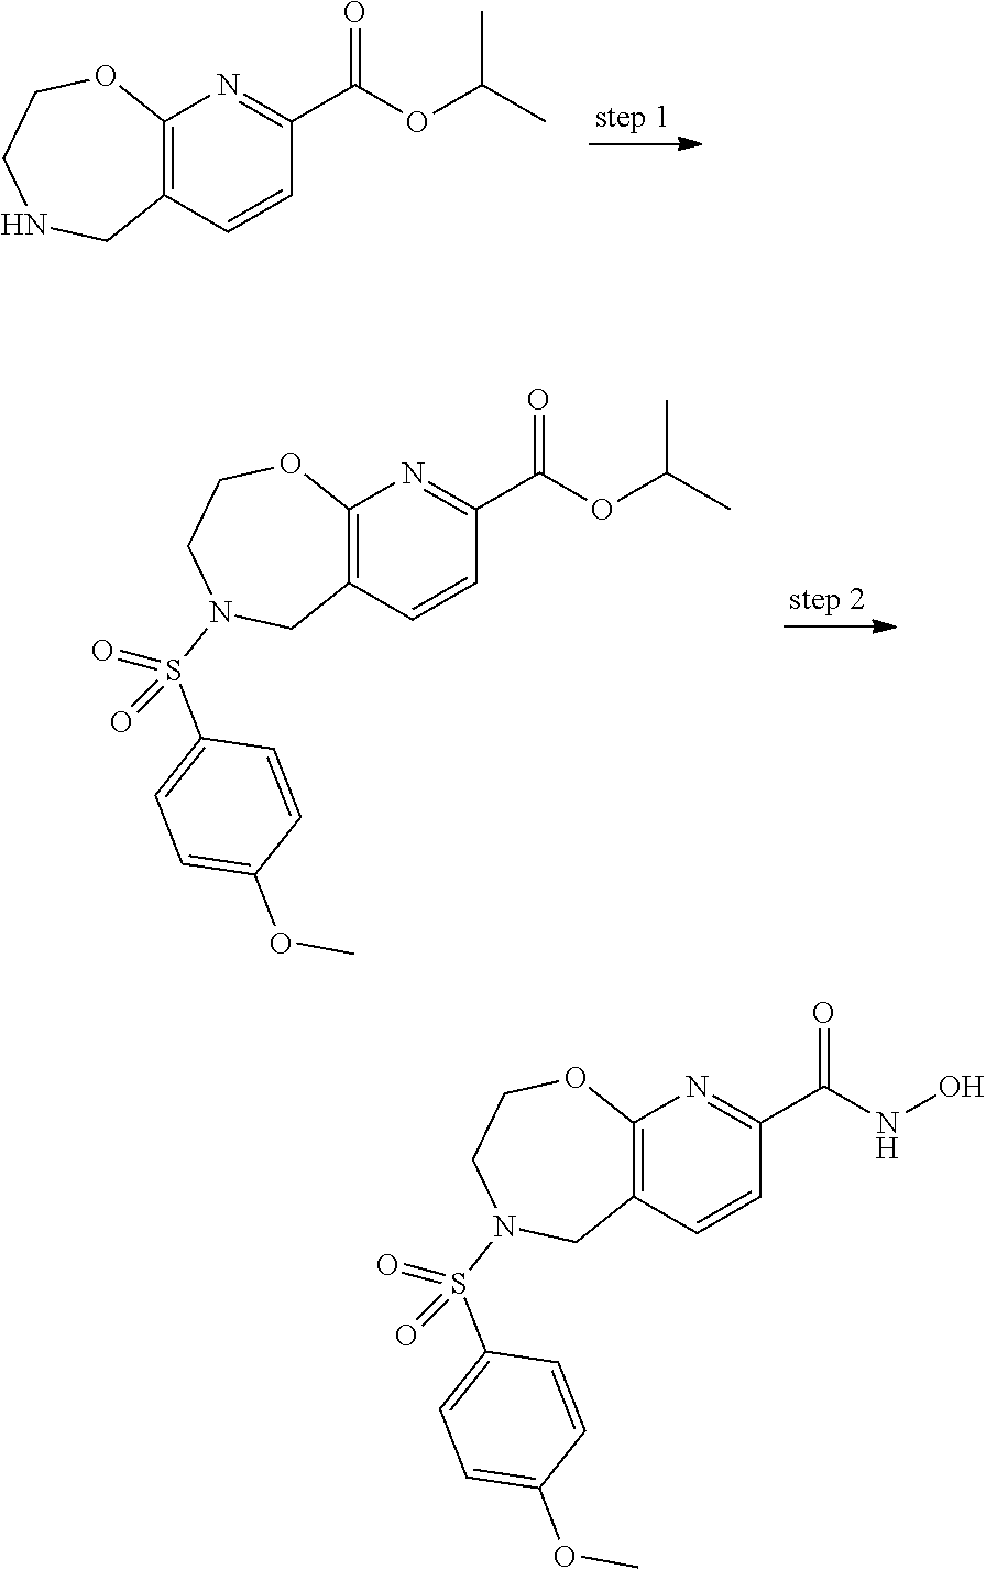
C1=CC2=C(N=C1C(=O)OC(C)C)OCCNC2.S(N1CC2=C(N=C(C(OC(C)C)=O)C=C2)OCC1)(=O)(=O)C1=CC=C(OC)C=C1.S(N1CC2=C(N=C(C(NO)=O)C=C2)OCC1)(=O)(=O)C1=CC=C(OC)C=C1
